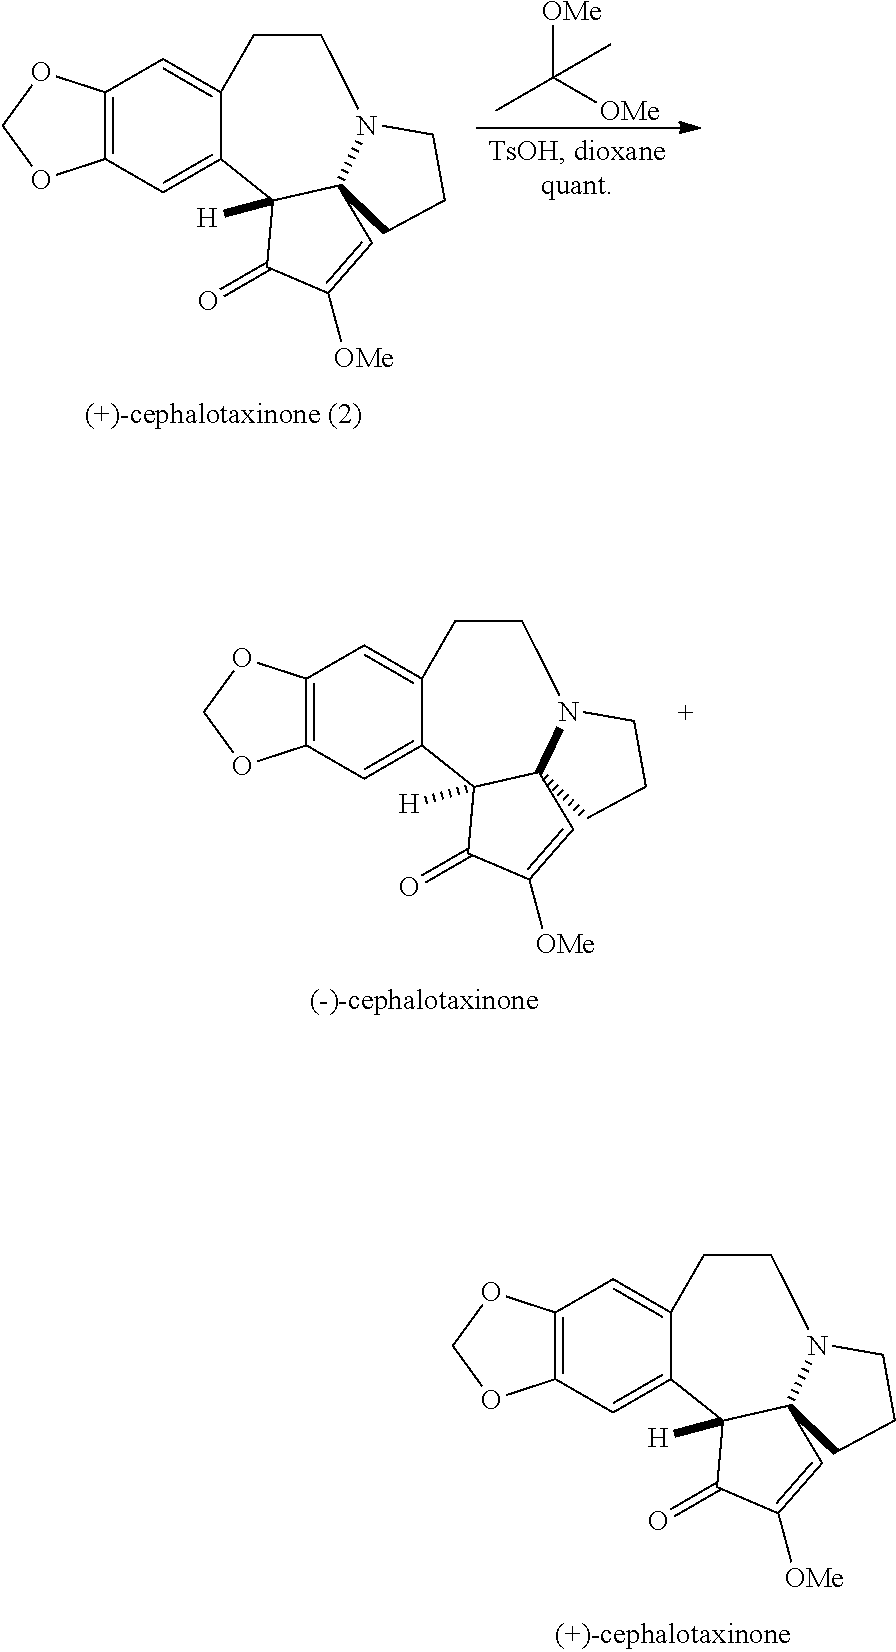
[OMe]C(C)([OMe])C.C12=C(C=C3C(=C1)CCN1C4(C3([H])C(=O)C([OMe])=C4)CCC1)OCO2.C12=C(C=C3C(=C1)CCN1C4(C3([H])C(=O)C([OMe])=C4)CCC1)OCO2.C12=C(C=C3C(=C1)CCN1C4(C3([H])C(=O)C([OMe])=C4)CCC1)OCO2
